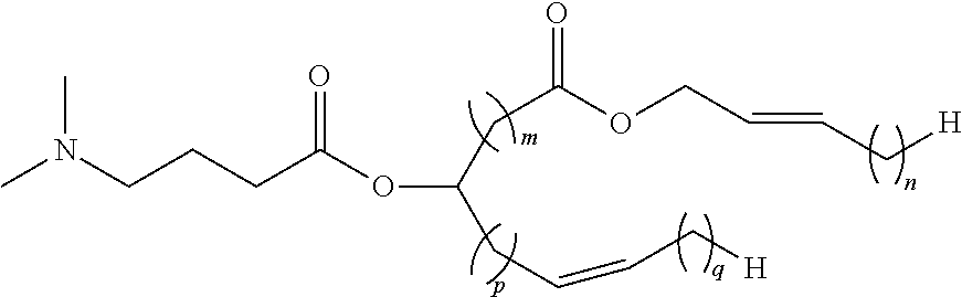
CN(CCCC(OC(CC(=O)OCC=CC[H])CC=CC[H])=O)C
